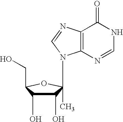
C1(O)C(O)C(CO)OC1(N1C2=C(C(=O)NC=N2)N=C1)C
